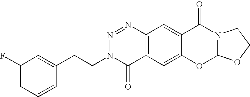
C12=C(C=C3C(=C1)C(=O)N1C(O3)OCC1)C(=O)N(CCC1=CC(F)=CC=C1)N=N2
